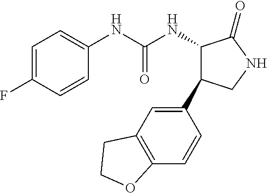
C1=C(F)C=CC(NC(NC2C(C3=CC4=C(C=C3)OCC4)CNC2=O)=O)=C1
